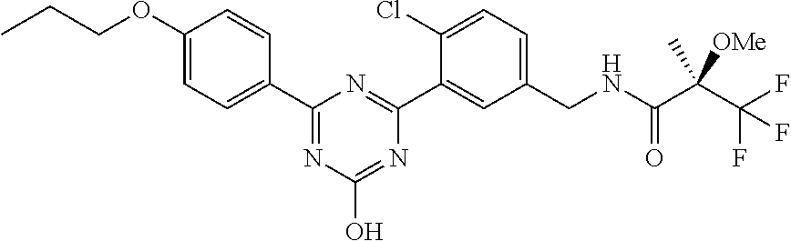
C1(OCCC)=CC=C(C2=NC(O)=NC(C3=CC(CNC(C(C(F)(F)F)(C)[OMe])=O)=CC=C3Cl)=N2)C=C1
